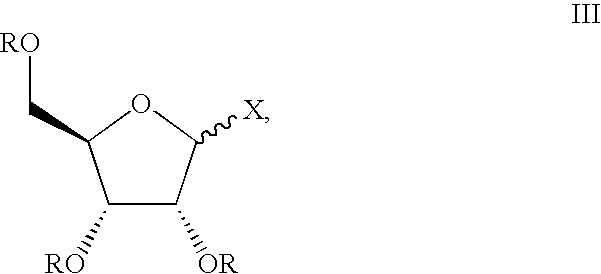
C1([RO])C([OR])C([X])OC1C[RO]
